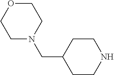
C1CNCCC1CN1CCOCC1
